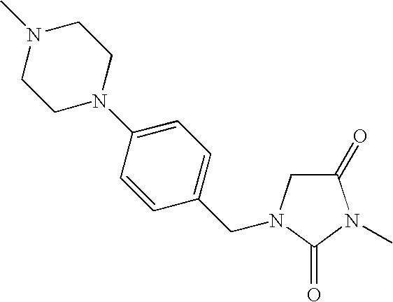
C1=C(N2CCN(C)CC2)C=CC(CN2CC(=O)N(C)C2=O)=C1
